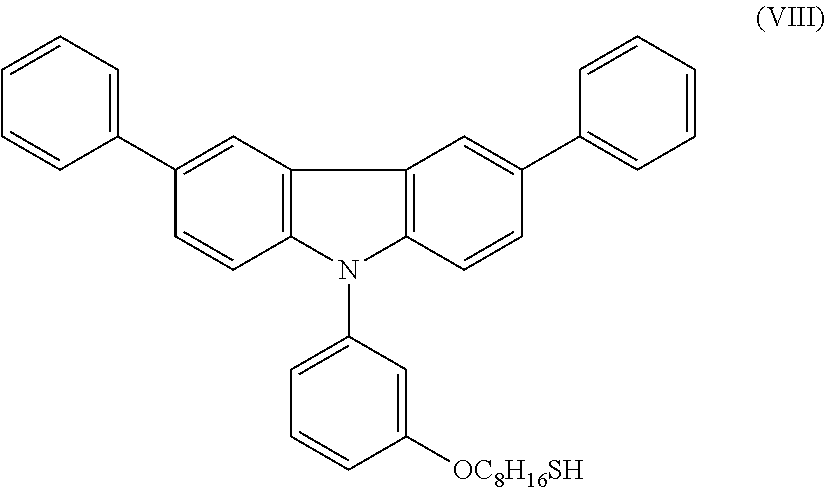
C12=C(C=C(C3=CC=CC=C3)C=C1)C1=C(N2C2=CC=CC([OC8H16SH])=C2)C=CC(C2=CC=CC=C2)=C1
